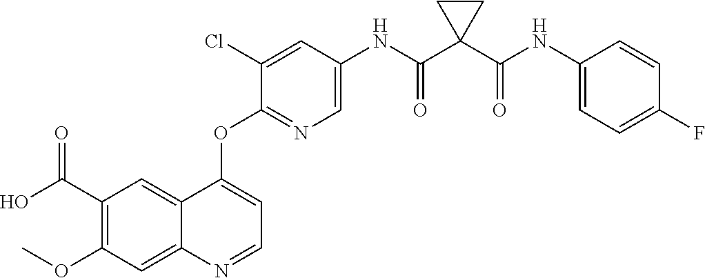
C1(OC)=C(C(O)=O)C=C2C(=C1)N=CC=C2OC1=NC=C(NC(C2(C(NC3=CC=C(F)C=C3)=O)CC2)=O)C=C1Cl
